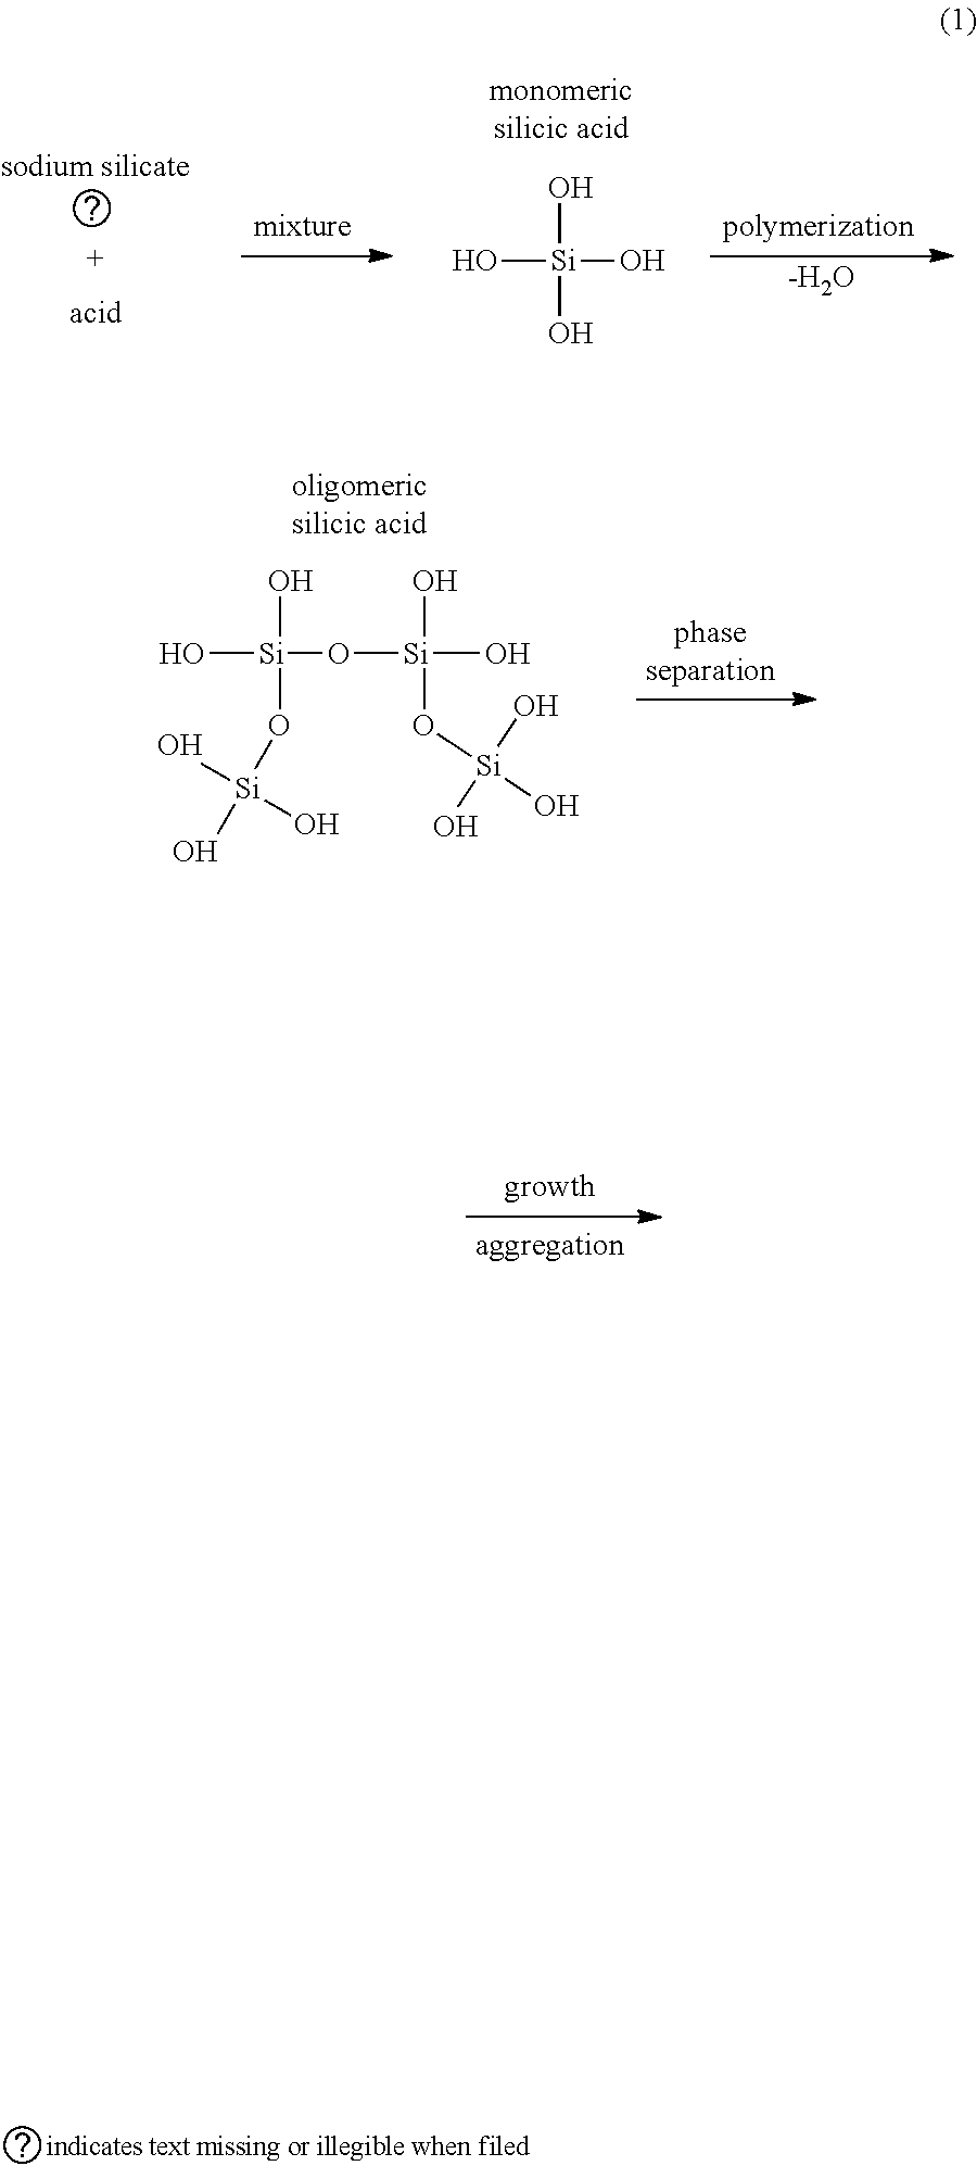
O[Si](O)(O)O.[-H2O].O[Si](O[Si](O)(O)O)(O[Si](O)(O)O[Si](O)(O)O)O
